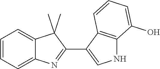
C1=CC=C2C(=C1)C(C)(C)C(C1=CNC3=C1C=CC=C3O)=N2
